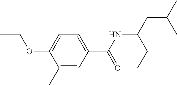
C1=C(C(NC(CC(C)C)CC)=O)C=C(C)C(OCC)=C1
